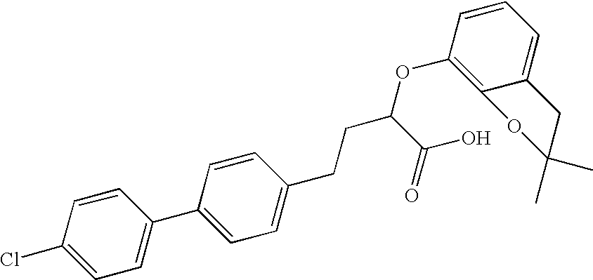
C1=C(C2=CC=C(Cl)C=C2)C=CC(CCC(OC2=C3C(=CC=C2)CC(C)(C)O3)C(=O)O)=C1
